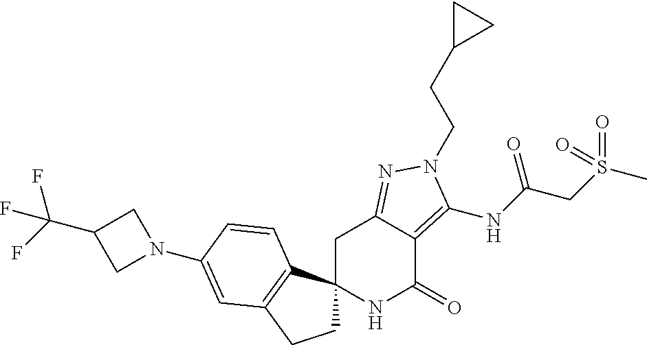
N1(C2=CC3=C(C4(CC3)NC(=O)C3=C(NC(CS(C)(=O)=O)=O)N(CCC5CC5)N=C3C4)C=C2)CC(C(F)(F)F)C1
